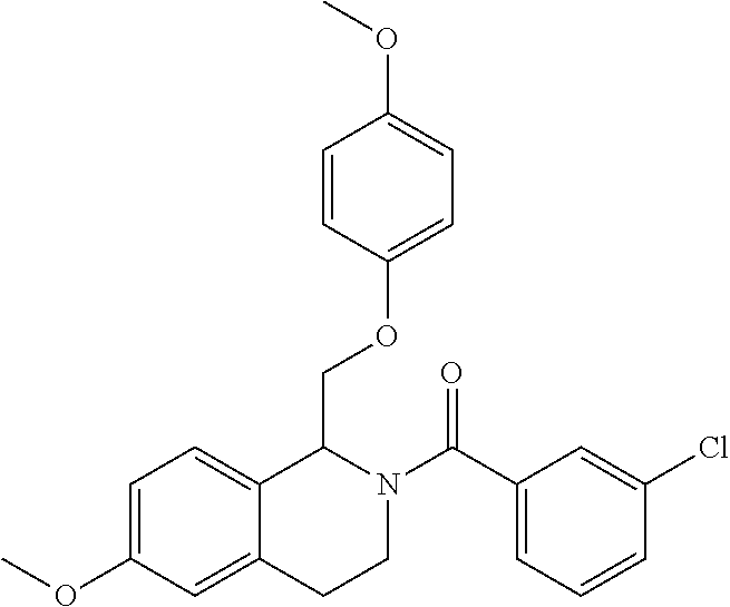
C1(C(N2CCC3=CC(OC)=CC=C3C2COC2=CC=C(OC)C=C2)=O)=CC=CC(Cl)=C1
